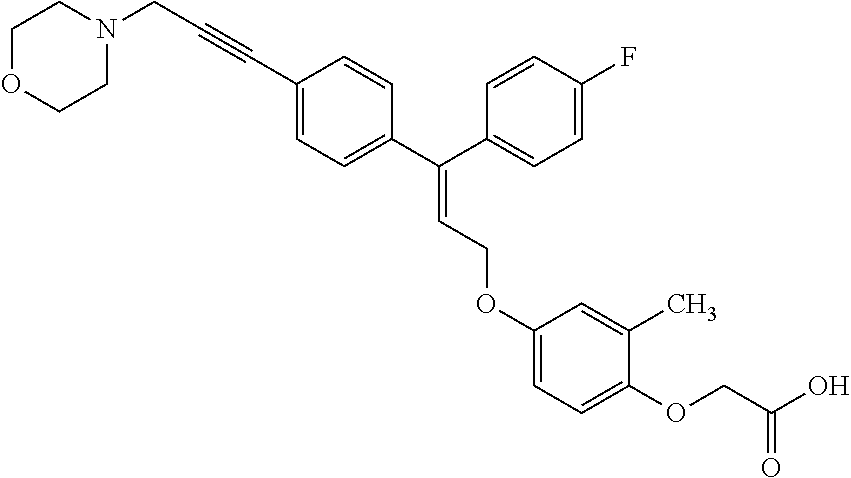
C1(C#CCN2CCOCC2)=CC=C(C(C2=CC=C(F)C=C2)=CCOC2=CC=C(OCC(O)=O)C(C)=C2)C=C1
